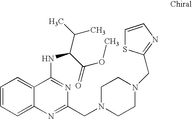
C1=CC=C2C(=C1)N=C(CN1CCN(CC3=NC=CS3)CC1)N=C2NC(C(OC)=O)C(C)C
